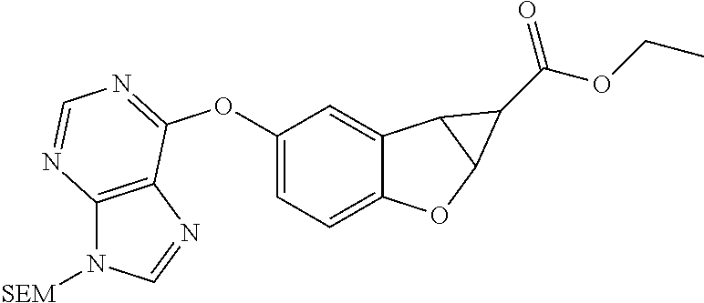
C12=CC=C(OC3=NC=NC4=C3N=CN4[SEM])C=C1C1C(O2)C1C(=O)OCC
